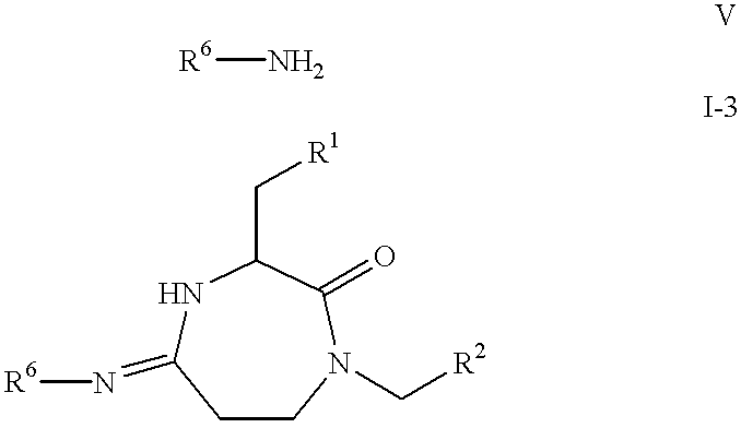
C1CN(C[R2])C(=O)C(C[R1])NC1=N[R6].[R6]N
